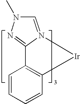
C1=CC2=C(C=C1)C1=NN(C)C=N1[Ir]2
